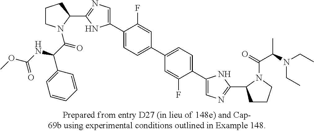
C1CN(C(C(C2=CC=CC=C2)NC(OC)=O)=O)C(C2=NC=C(C3=CC=C(C4=CC=C(C5=CN=C(C6CCCN6C(=O)C(N(CC)CC)C)N5)C(F)=C4)C=C3F)N2)C1
